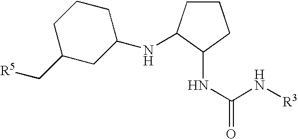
N(C(N[R3])=O)C1C(NC2CCCC(C[R5])C2)CCC1
